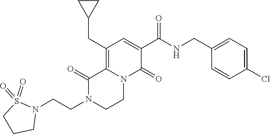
C12=C(CC3CC3)C=C(C(=O)NCC3=CC=C(Cl)C=C3)C(=O)N1CCN(CCN1S(=O)(=O)CCC1)C2=O
